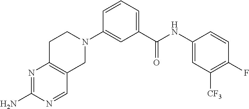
N1=C(N)N=CC2=C1CCN(C1=CC(C(NC3=CC([CF3])=C(F)C=C3)=O)=CC=C1)C2
